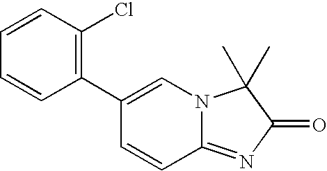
C12=NC(=O)C(C)(C)N1C=C(C1=C(Cl)C=CC=C1)C=C2
